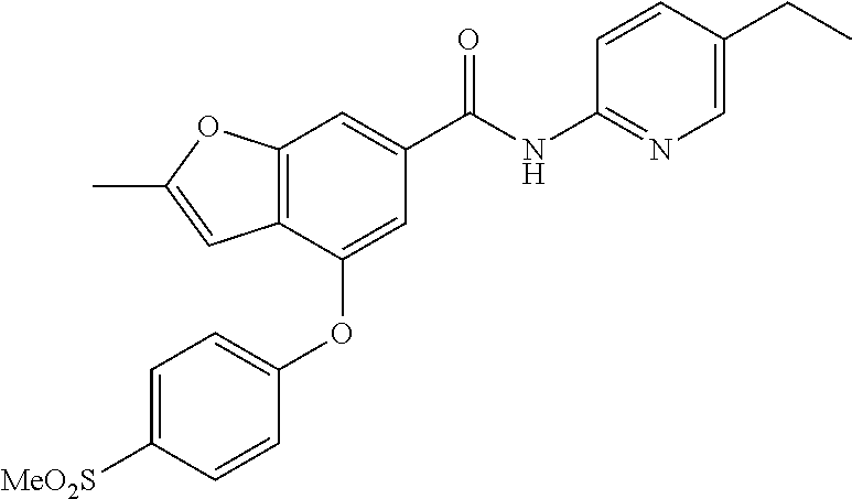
C12=C(C(OC3=CC=C([MeO2S])C=C3)=CC(C(NC3=NC=C(CC)C=C3)=O)=C1)C=C(C)O2
